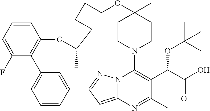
C1=CC=C(F)C2=C1OC(C)CCCCOC1(C)CCN(C3=C(C(C(O)=O)OC(C)(C)C)C(C)=NC4=CC(=NN43)C3=CC2=CC=C3)CC1
